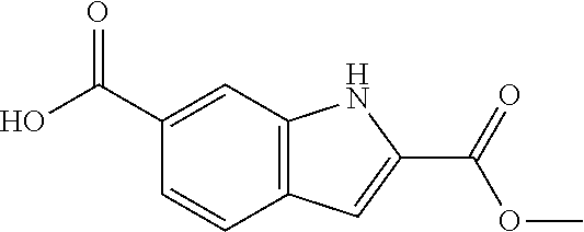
C1(C(O)=O)=CC2=C(C=C1)C=C(C(=O)OC)N2
